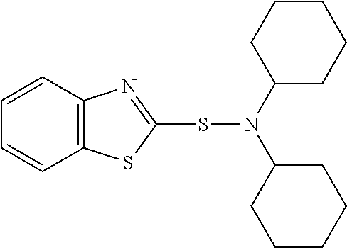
C1=CC2=C(C=C1)SC(SN(C1CCCCC1)C1CCCCC1)=N2
